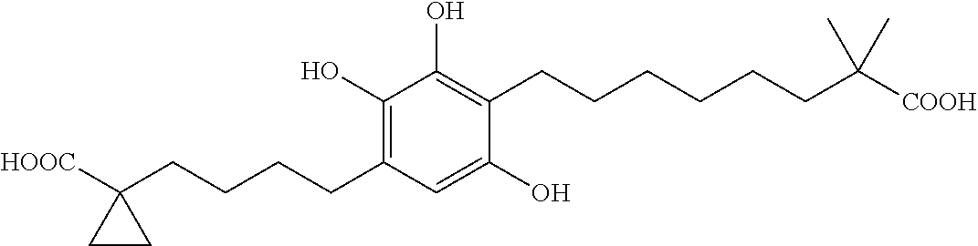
C1(O)=C(CCCCC2([HOOC])CC2)C=C(O)C(CCCCCCC([COOH])(C)C)=C1O
